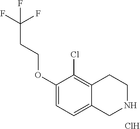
C1(OCCC(F)(F)F)=CC=C2C(=C1Cl)CCNC2.Cl
